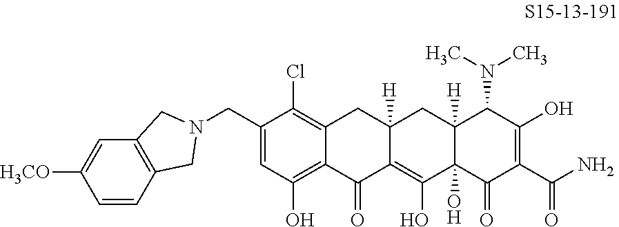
C1(CN2CC3=C(C=C([H3CO])C=C3)C2)=CC(O)=C2C(=C1Cl)CC1([H])C(=C(O)C3(O)C([H])(C1)C(N(C)C)C(O)=C(C(=O)N)C3=O)C2=O
